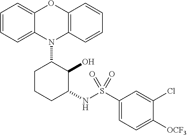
N1(C2CCCC(NS(C3=CC=C([OCF3])C(Cl)=C3)(=O)=O)C2O)C2=C(C=CC=C2)OC2=CC=CC=C12
